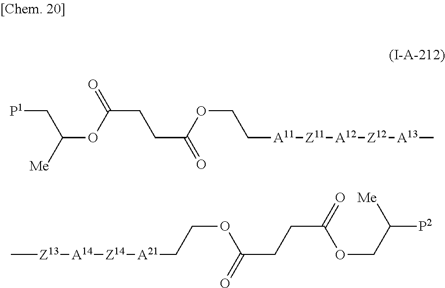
[P1]CC(OC(CCC(=O)OCC[A11][Z11][A12][Z12][A13]C)=O)[Me].C[Z13][A14][Z14][A21]CCOC(CCC(=O)OCC([P2])[Me])=O
